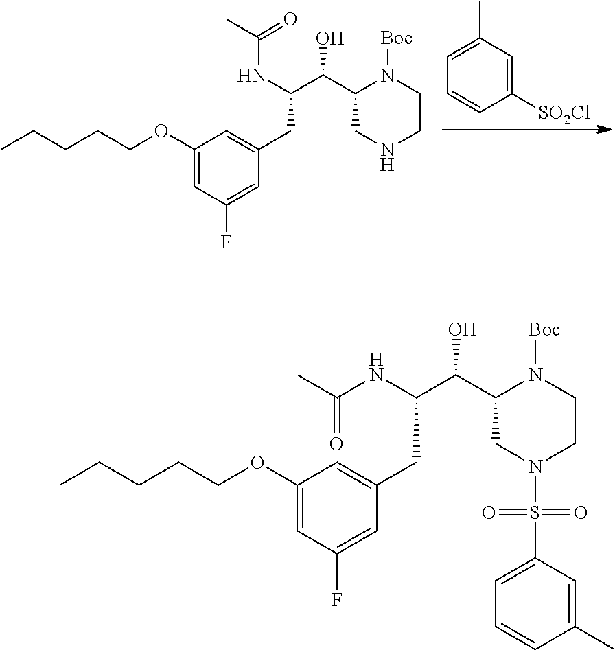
C1([SO2Cl])=CC(C)=CC=C1.C1(OCCCCC)=CC(F)=CC(CC(C(C2CNCCN2[Boc])O)NC(C)=O)=C1.C1(OCCCCC)=CC(F)=CC(CC(C(C2CN(S(C3=CC=CC(C)=C3)(=O)=O)CCN2[Boc])O)NC(C)=O)=C1
